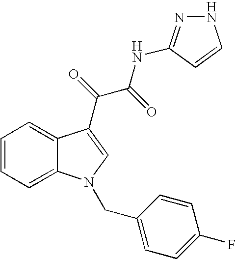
C1=C2C(=CC=C1)C(C(C(NC1=NNC=C1)=O)=O)=CN2CC1=CC=C(F)C=C1
